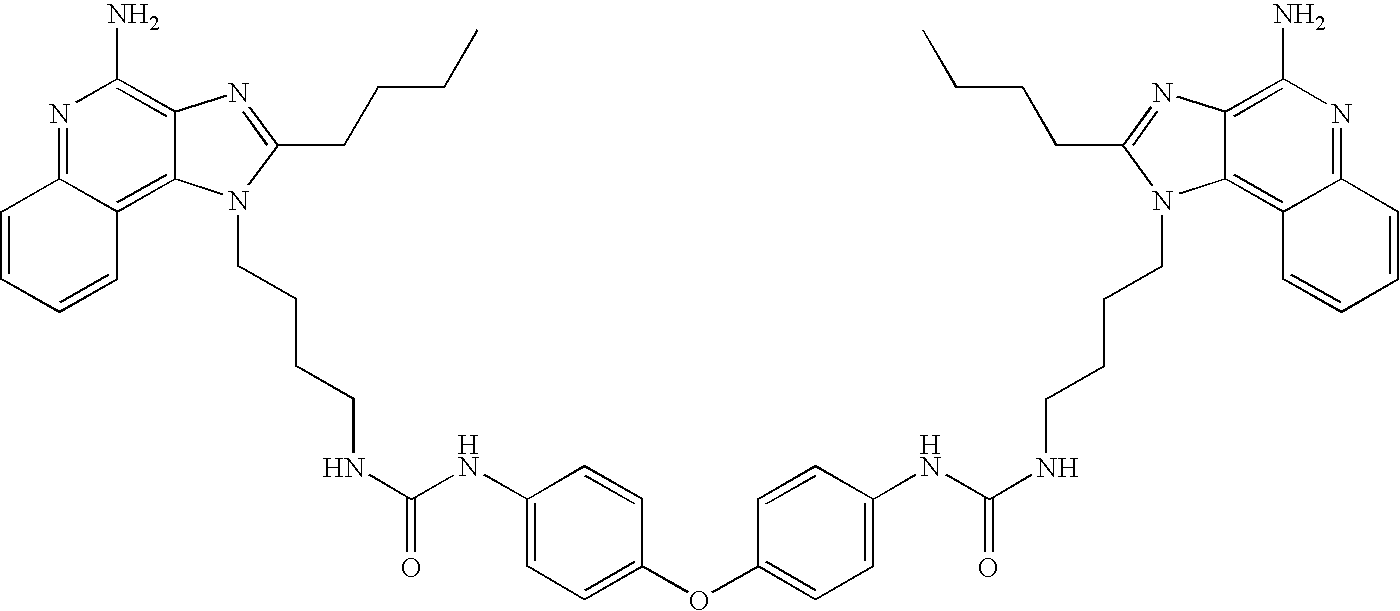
C1=CC=CC2=C3C(=C(N)N=C12)N=C(CCCC)N3CCCCNC(NC1=CC=C(OC2=CC=C(NC(NCCCCN3C4=C5C=CC=CC5=NC(N)=C4N=C3CCCC)=O)C=C2)C=C1)=O
